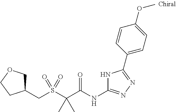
C1C(CS(C(C(NC2=NN=C(C3=CC=C(OC)C=C3)N2)=O)(C)C)(=O)=O)CCO1
